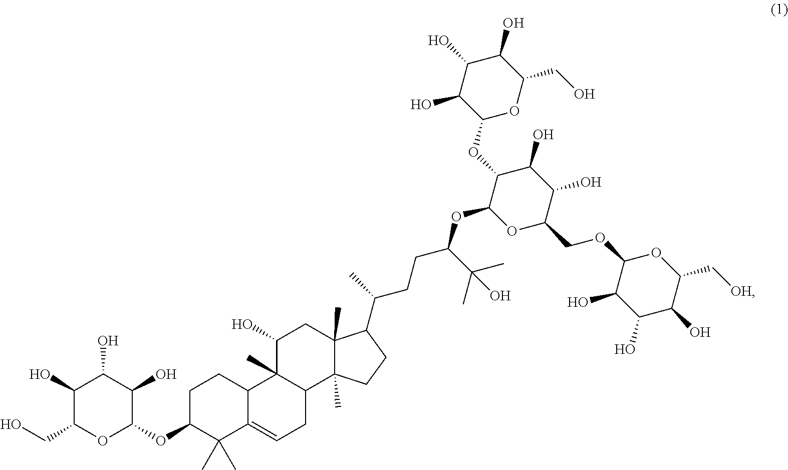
C1C(OC2C(O)C(O)C(O)C(CO)O2)C(C)(C)C2=CCC3C(C)(C2C1)C(O)CC1(C)C3(C)CCC1C(CCC(C(C)(C)O)OC1C(OC2C(O)C(O)C(O)C(CO)O2)C(O)C(O)C(COC2OC(C[OH])C(O)C(O)C2O)O1)C
